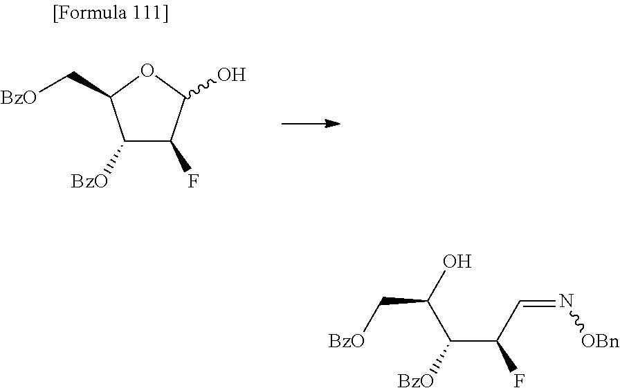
C1([BzO])C(F)C(O)OC1C[BzO].C(C(F)C=N[OBn])([BzO])C(O)C[BzO]
